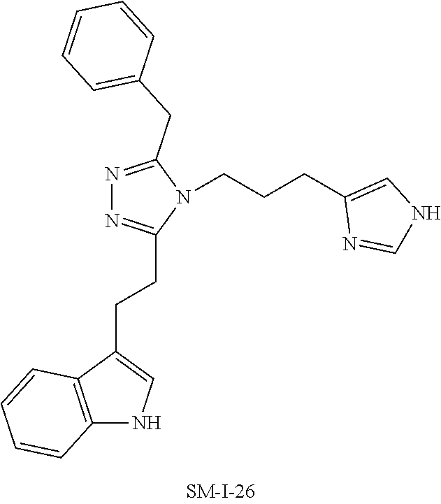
N1=C(CC2=CC=CC=C2)N(CCCC2=CNC=N2)C(CCC2=CNC3=C2C=CC=C3)=N1
